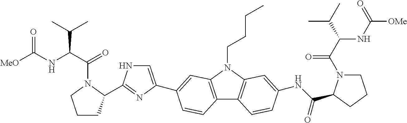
C1CC(C2=NC(C3=CC4=C(C5=C(N4CCCC)C=C(NC(=O)C4N(C(C(C(C)C)NC([OMe])=O)=O)CCC4)C=C5)C=C3)=CN2)N(C(C(NC([MeO])=O)C(C)C)=O)C1
